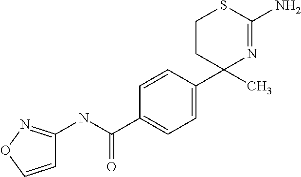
C1=C(C2(C)N=C(N)SCC2)C=CC(C(NC2=NOC=C2)=O)=C1
